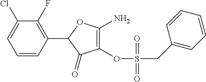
C1=CC(C2C(=O)C(OS(CC3=CC=CC=C3)(=O)=O)=C(N)O2)=C(F)C(Cl)=C1
